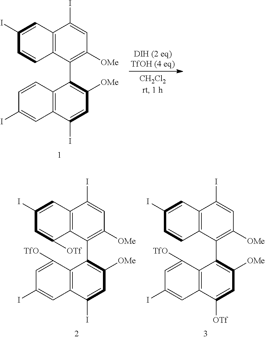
C12=C(C(C3=C([OMe])C=C(I)C4=C3C=CC(I)=C4)=C([OMe])C=C1I)C=CC(I)=C2.C12=C(C(C3=C([OMe])C=C(I)C4=C3C([TfO])=CC(I)=C4)=C([OMe])C=C1I)C([OTf])=CC(I)=C2.C12=C(C(C3=C([OMe])C=C([OTf])C4=C3C([TfO])=CC(I)=C4)=C([OMe])C=C1I)C=CC(I)=C2
